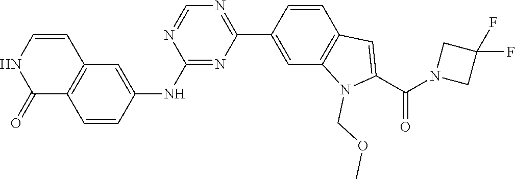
C1(NC2=CC3=C(C=C2)C(=O)NC=C3)=NC(C2=CC3=C(C=C2)C=C(C(=O)N2CC(F)(F)C2)N3COC)=NC=N1
